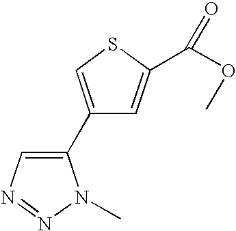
C1(C2=CN=NN2C)=CSC(C(OC)=O)=C1
